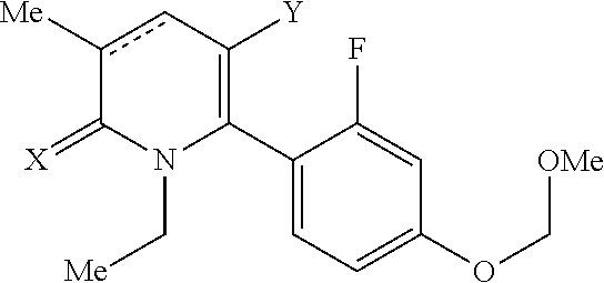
C1(C2=C([Y])cc([Me])C(=[X])N2C[Me])=CC=C(OC[OMe])C=C1F
